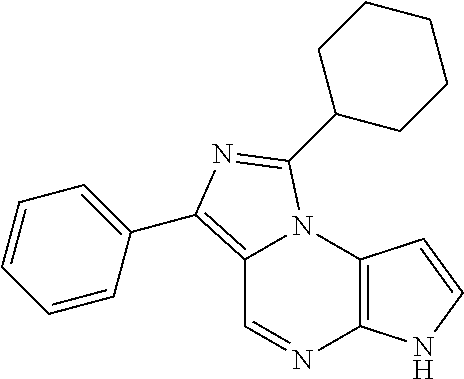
C12=C(C3=CC=CC=C3)N=C(C3CCCCC3)N1C1=C(N=C2)NC=C1
